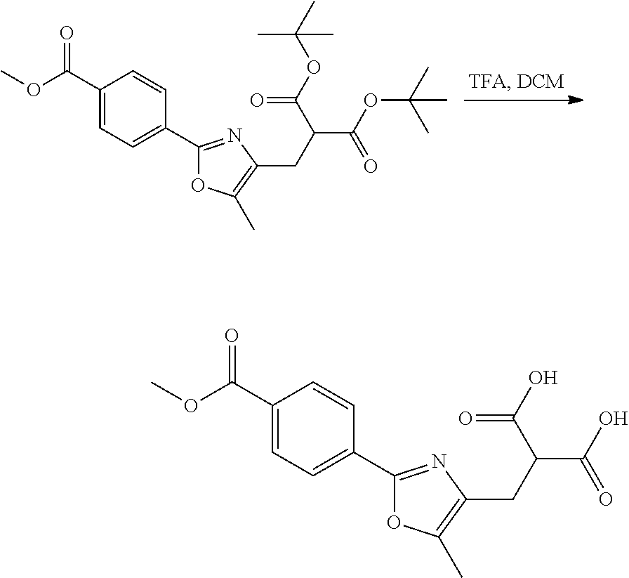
C1(C(OC)=O)=CC=C(C2=NC(CC(C(OC(C)(C)C)=O)C(OC(C)(C)C)=O)=C(C)O2)C=C1.C1(C(OC)=O)=CC=C(C2=NC(CC(C(O)=O)C(O)=O)=C(C)O2)C=C1
